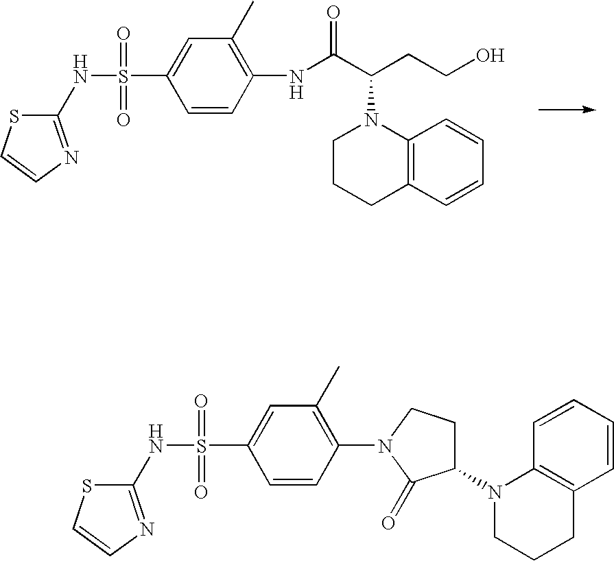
S(=O)(=O)(C1=CC(C)=C(NC(C(CCO)N2CCCC3=C2C=CC=C3)=O)C=C1)NC1=NC=CS1.S(=O)(=O)(C1=CC(C)=C(N2C(=O)C(N3CCCC4=C3C=CC=C4)CC2)C=C1)NC1=NC=CS1
